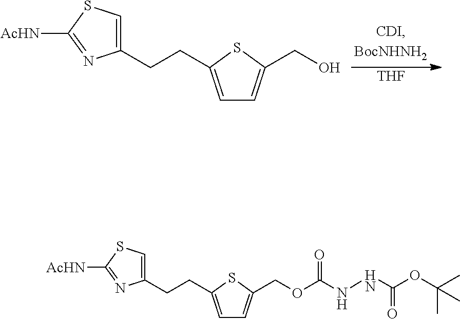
[THF].C(C1=CC=C(CCC2=CSC([AcHN])=N2)S1)O.C(C1=CC=C(CCC2=CSC([AcHN])=N2)S1)OC(NNC(OC(C)(C)C)=O)=O
